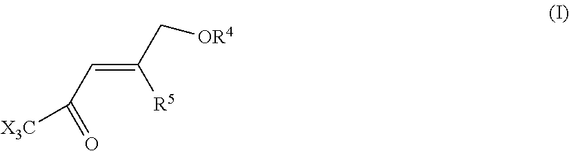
C(=C(C[OR4])[R5])C(=O)[X3C]
